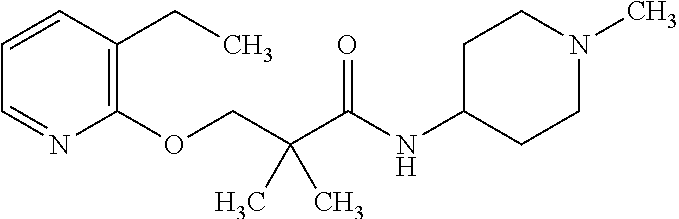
C1=CC(CC)=C(OCC(C(NC2CCN(C)CC2)=O)(C)C)N=C1
